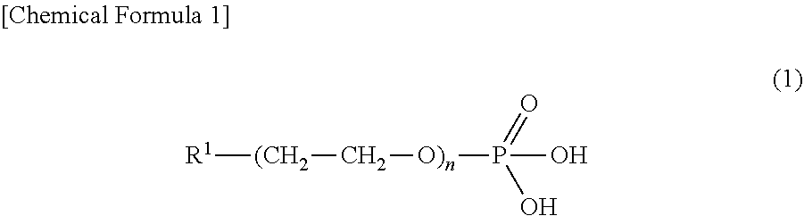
[R1][(CH2]C[O)n]P(O)(=O)O
